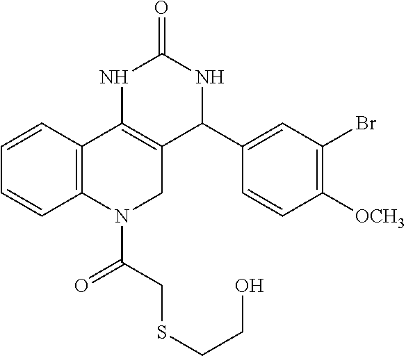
C1=CC2=C(C=C1)N(C(CSCCO)=O)CC1=C2NC(=O)NC1C1=CC(Br)=C([OCH3])C=C1
